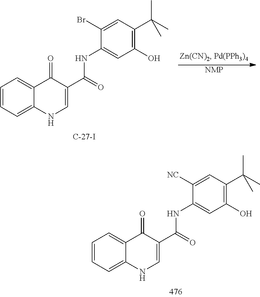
[NMP].C1=CC=C2C(=C1)C(=O)C(C(NC1=CC(O)=C(C(C)(C)C)C=C1Br)=O)=CN2.C1=CC=C2C(=C1)C(=O)C(C(NC1=CC(O)=C(C(C)(C)C)C=C1[NC])=O)=CN2
